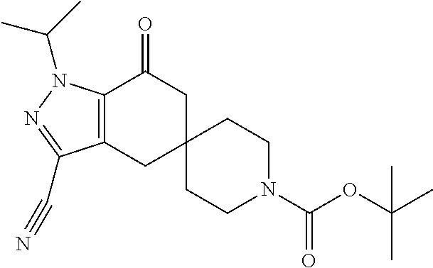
C12=C(CC3(CC1=O)CCN(C(OC(C)(C)C)=O)CC3)C(C#N)=NN2C(C)C
